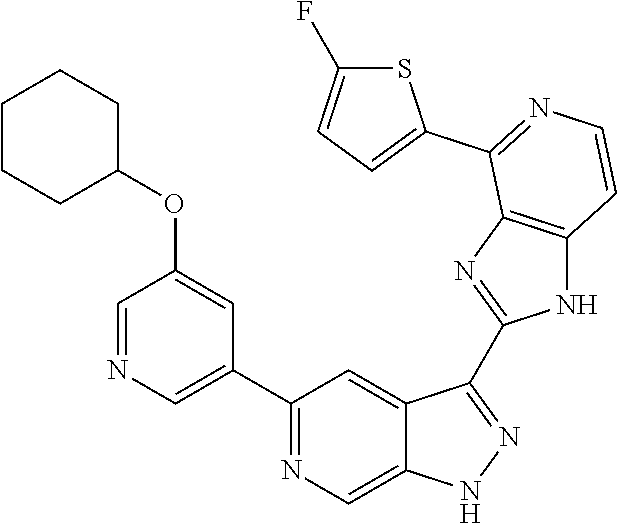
C1(C2=NC=C3C(=C2)C(C2=NC4=C(N2)C=CN=C4C2=CC=C(F)S2)=NN3)=CN=CC(OC2CCCCC2)=C1
